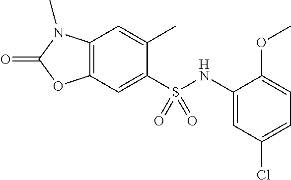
C1(C)=CC2=C(C=C1S(NC1=CC(Cl)=CC=C1OC)(=O)=O)OC(=O)N2C
